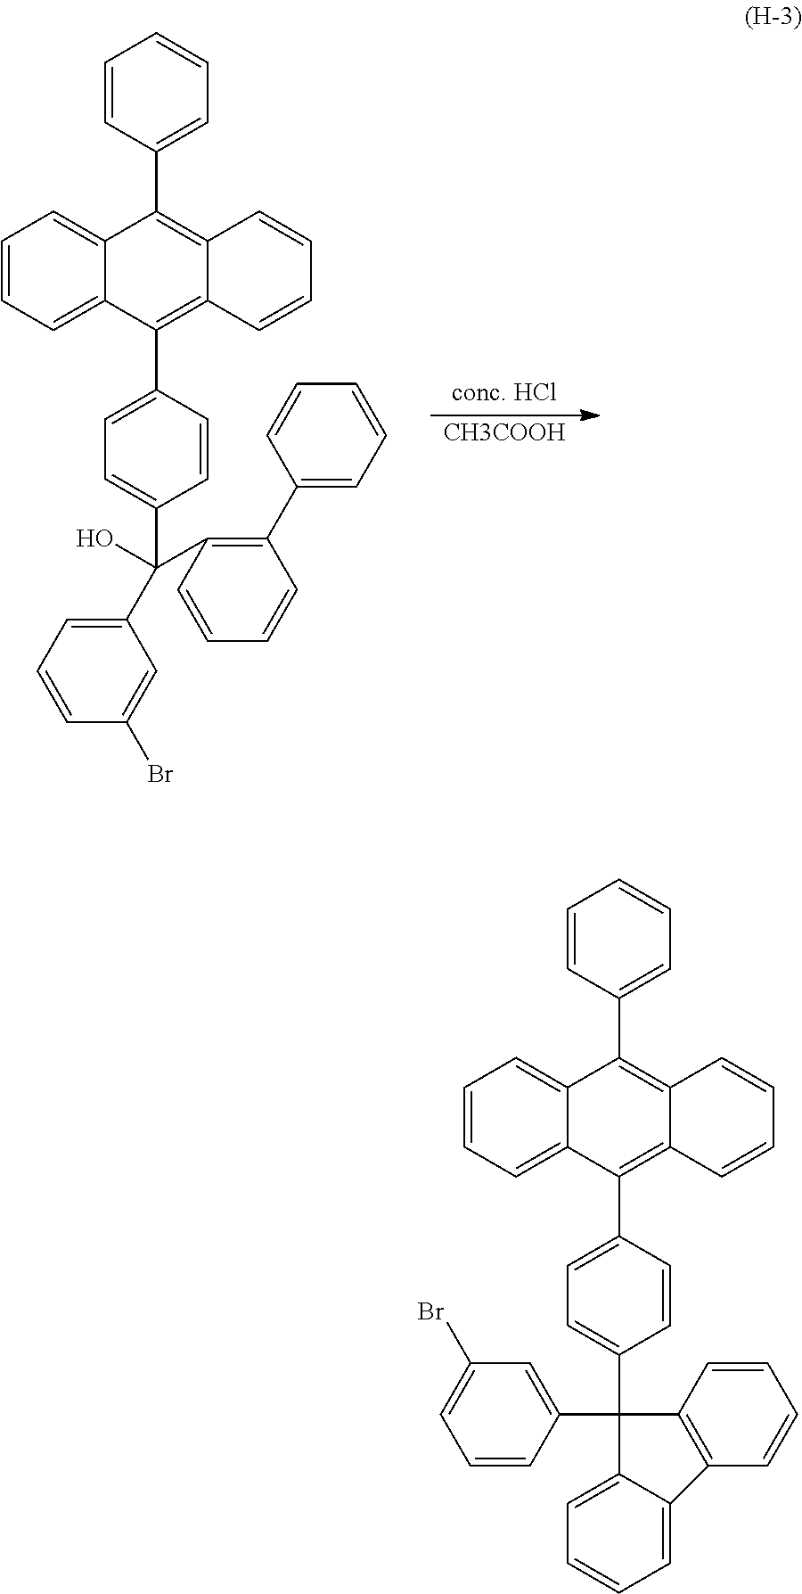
C1=CC=C2C(=C1)C(C1=CC=CC=C1)=C1C(=C2C2=CC=C(C(C3=CC=CC(Br)=C3)(O)C3=C(C4=CC=CC=C4)C=CC=C3)C=C2)C=CC=C1.[CH3COOH].C1=CC=C2C(=C1)C(C1=CC=CC=C1)=C1C(=C2C2=CC=C(C3(C4=CC(Br)=CC=C4)C4=CC=CC=C4C4=C3C=CC=C4)C=C2)C=CC=C1
